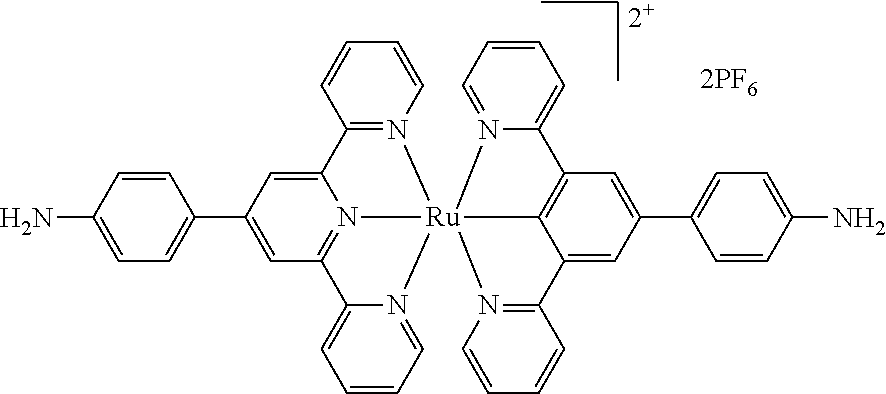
C1=CC(N)=CC=C1C1=CC2=N3C(=C1)C1=N(C=CC=C1)[Ru]314(N3=CC=CC=C23)C2=C(C=C(C3=CC=C(N)C=C3)C=C2C2=N1C=CC=C2)C1=CC=CC=N41
